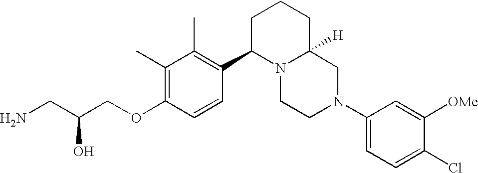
C1(C)=C(OCC(CN)O)C=CC(C2N3C([H])(CCC2)CN(C2=CC=C(Cl)C([OMe])=C2)CC3)=C1C
